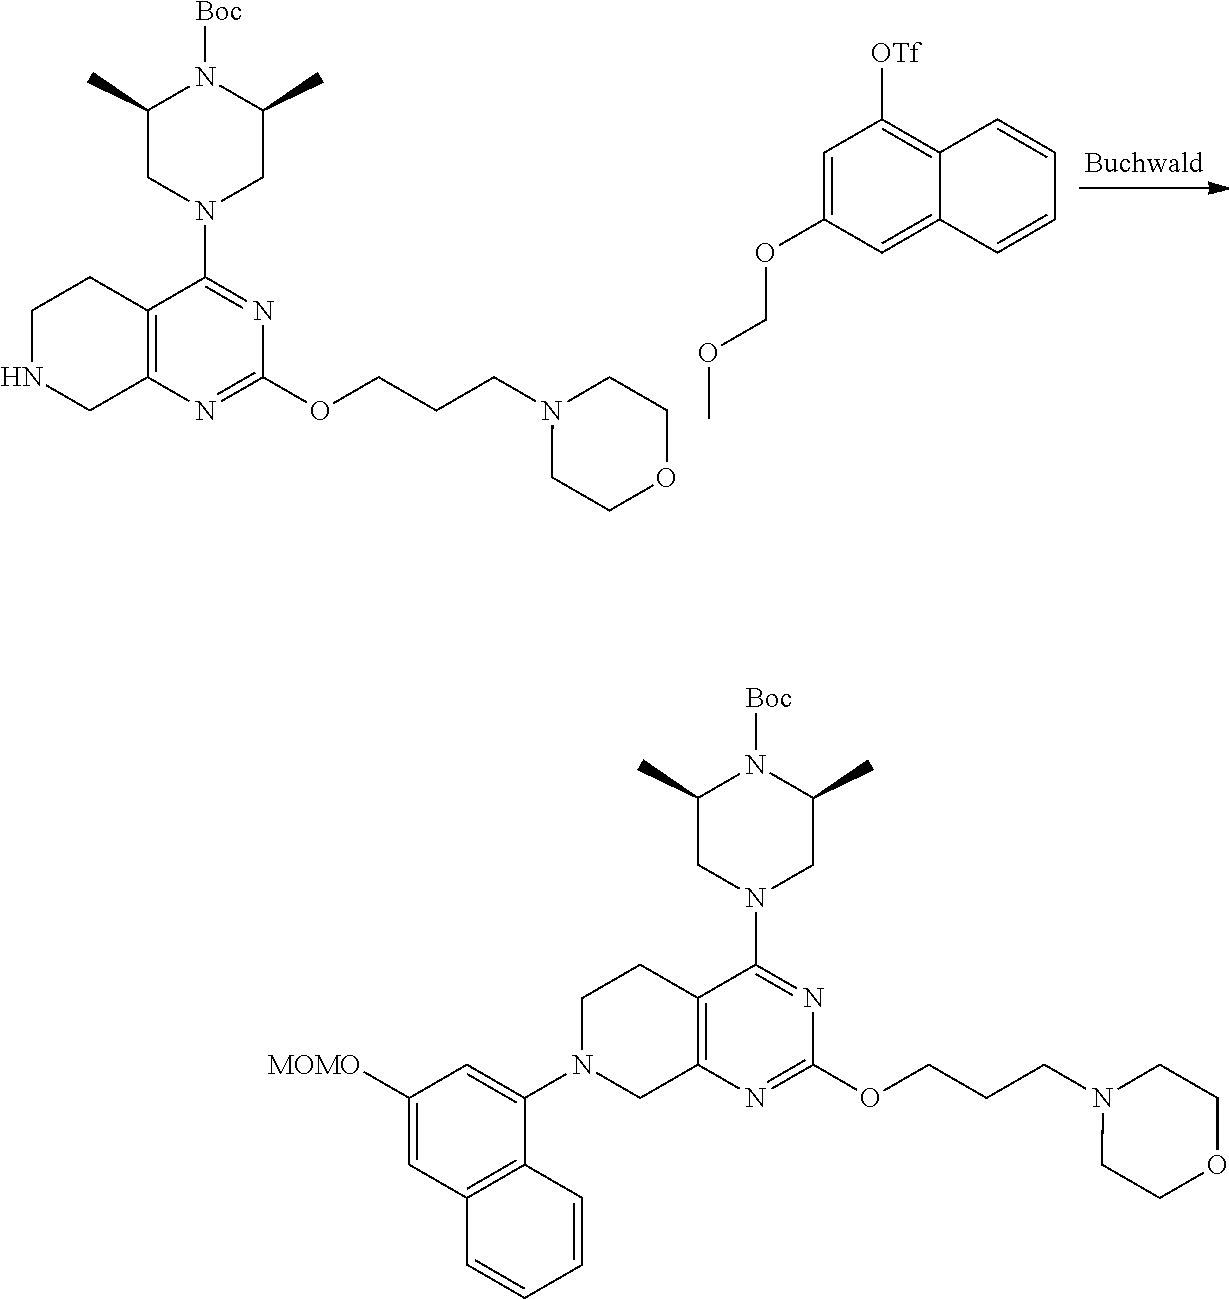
C1N(C2=CC([MOMO])=CC3=C2C=CC=C3)CC2=C(C1)C(N1CC(C)N([Boc])C(C)C1)=NC(OCCCN1CCOCC1)=N2.C1NCC2=C(C1)C(N1CC(C)N([Boc])C(C)C1)=NC(OCCCN1CCOCC1)=N2.C1=C(OCOC)C=C2C(=C1[OTf])C=CC=C2
